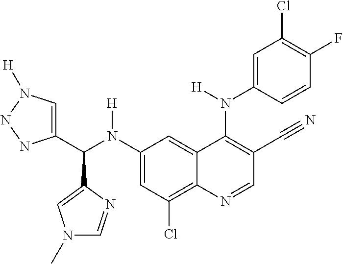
C1(N(C(C2=CN([H])NN2)C2=CN(C)C=N2)[H])=CC(Cl)=C2C(=C1)C(N(C1=CC(Cl)=C(F)C=C1)[H])=C(C#N)C=N2
